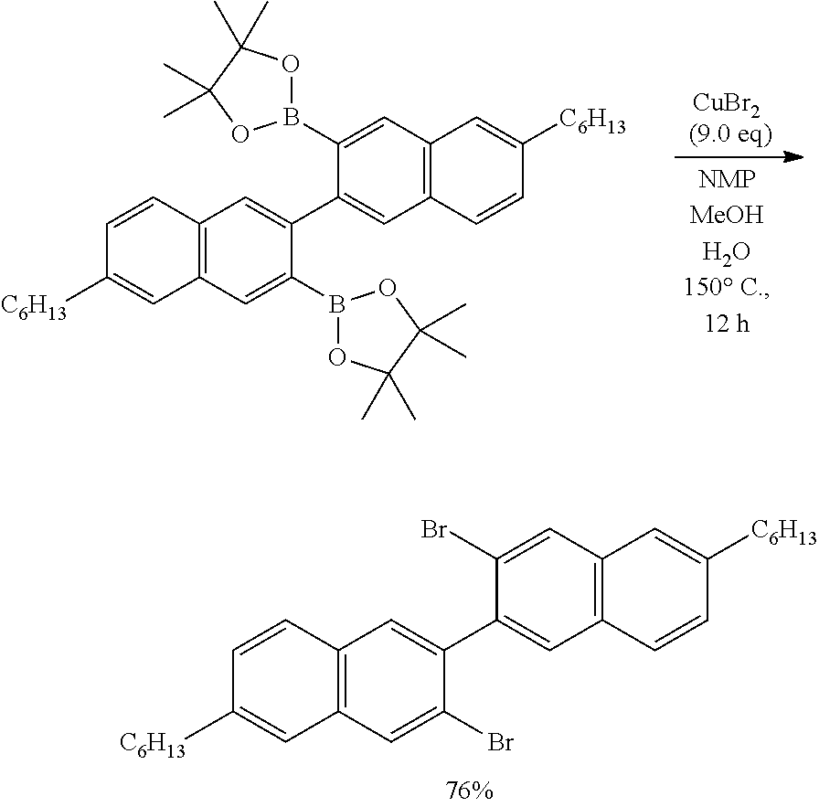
C12=C(C=C(B3OC(C)(C)C(C)(C)O3)C(C3=CC4=C(C=C3B3OC(C)(C)C(C)(C)O3)C=C([C6H13])C=C4)=C1)C=C([C6H13])C=C2.C12=C(C=C(Br)C(C3=CC4=C(C=C3Br)C=C([C6H13])C=C4)=C1)C=C([C6H13])C=C2
